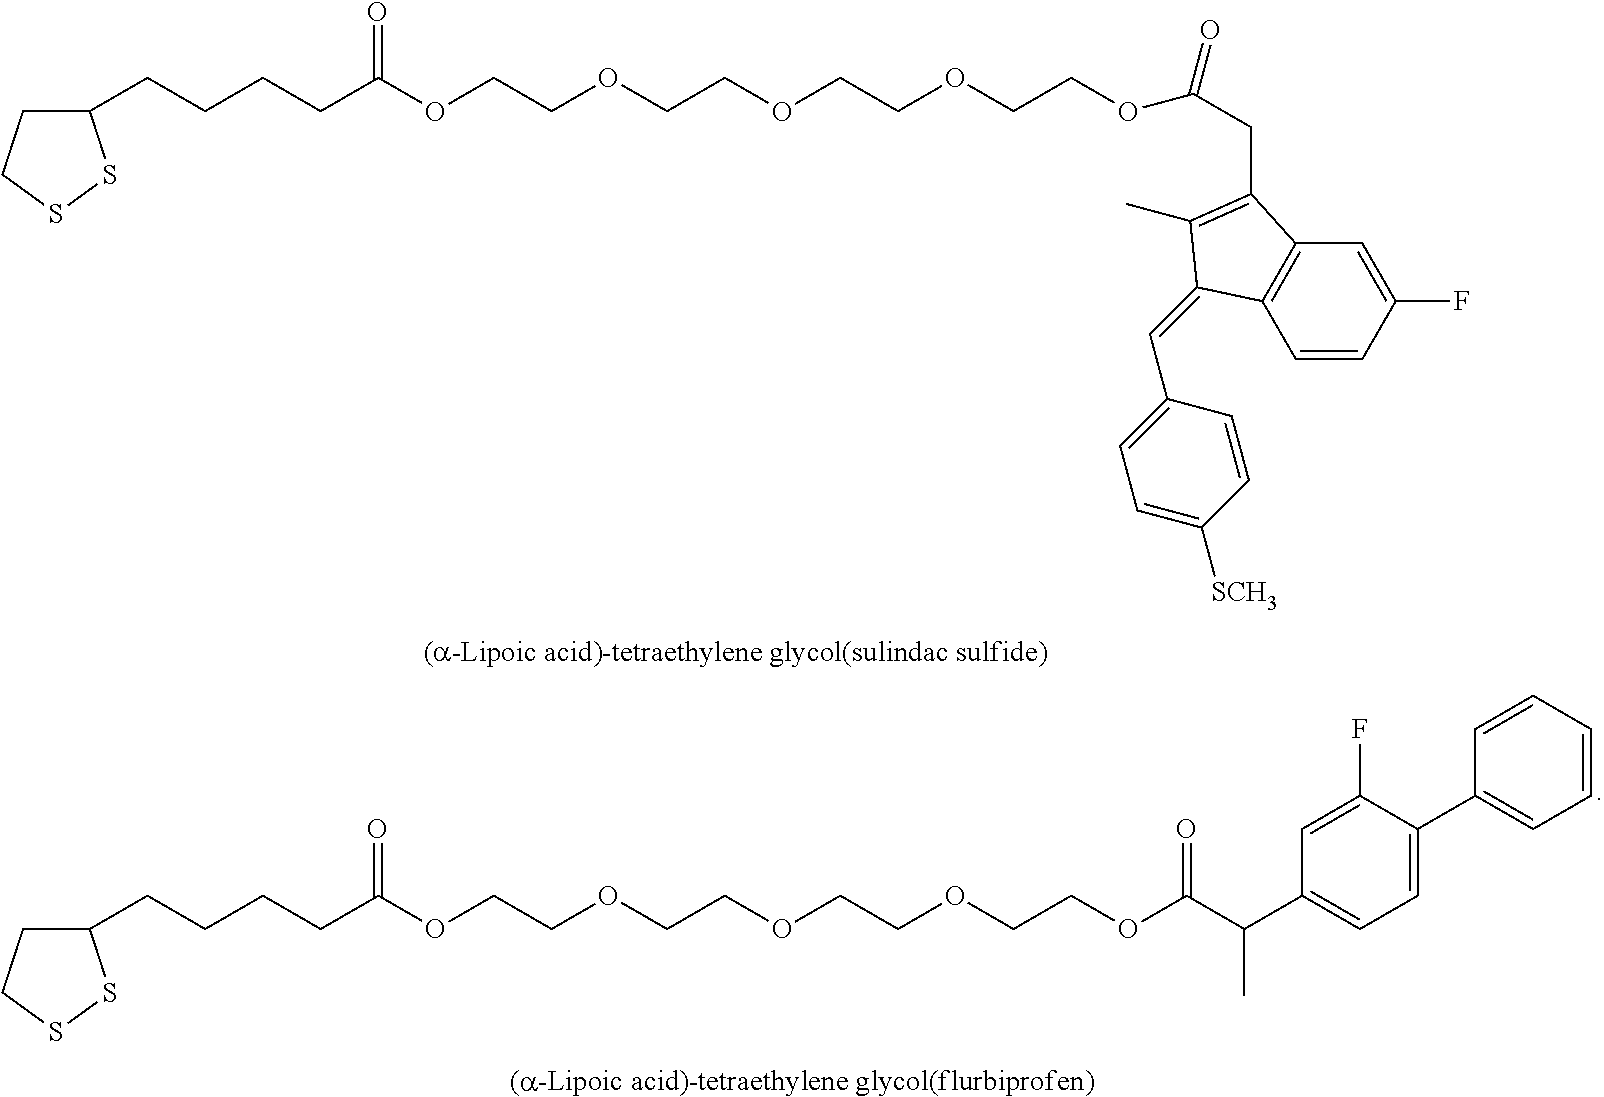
C1(CCCCC(OCCOCCOCCOCCOC(=O)CC2=C(C)C(=CC3=CC=C([SCH3])C=C3)C3=C2C=C(F)C=C3)=O)CCSS1.C1(CCCCC(OCCOCCOCCOCCOC(C(C2=CC=C(C3=CC=CC=C3)C(F)=C2)C)=O)=O)CCSS1
